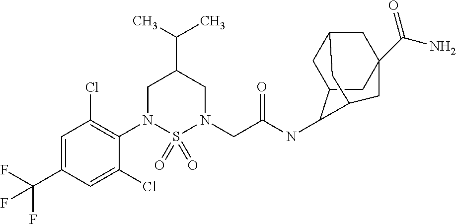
C1=C(C(F)(F)F)C=C(Cl)C(N2S(=O)(=O)N(CC(NC3C4CC5CC(C(=O)N)(CC3C5)C4)=O)CC(C(C)C)C2)=C1Cl
